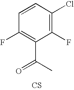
C1=CC(Cl)=C(F)C(C(C)=O)=C1F.[CS]
